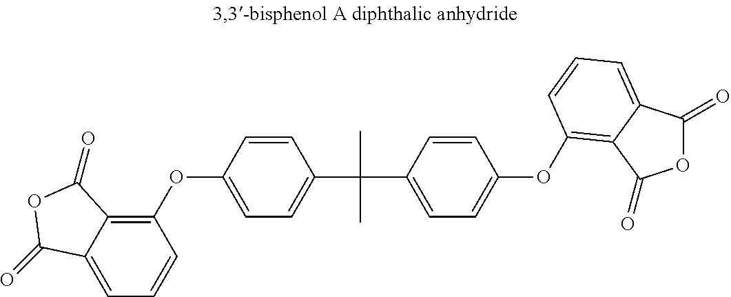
C1=C2C(=C(OC3=CC=C(C(C4=CC=C(OC5=C6C(=CC=C5)C(=O)OC6=O)C=C4)(C)C)C=C3)C=C1)C(=O)OC2=O
